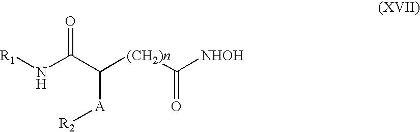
N(C(C([A][R2])[(CH2)n]C([NHOH])=O)=O)[R1]
